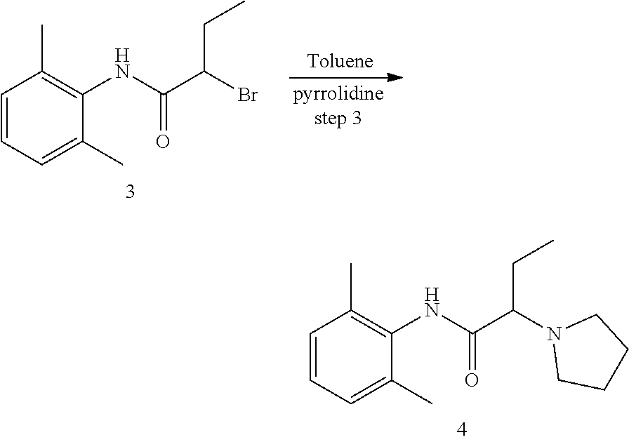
C1=CC=C(C)C(NC(C(CC)N2CCCC2)=O)=C1C.C1=CC=C(C)C(NC(C(CC)Br)=O)=C1C
